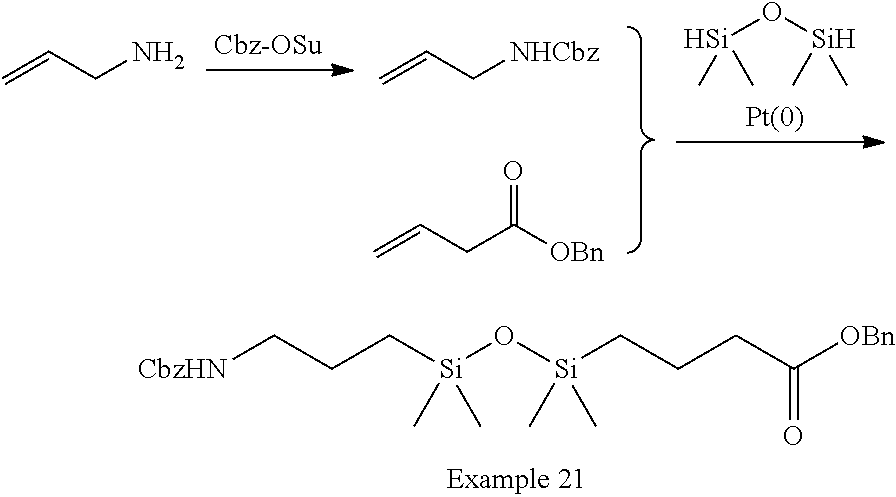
C(CC[Si](C)(C)O[Si](C)(C)CCCC([OBn])=O)[CbzHN].[Si](C)(C)O[Si](C)C.C=CC[NHCbz].C=CCC([OBn])=O.C=CCN
